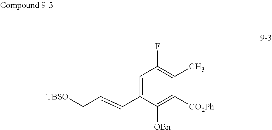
C1=C(C=CC[TBSO])C([OBn])=C([CO2Ph])C(C)=C1F
